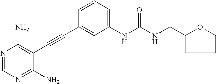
N1=CN=C(N)C(C#CC2=CC(NC(NCC3OCCC3)=O)=CC=C2)=C1N
